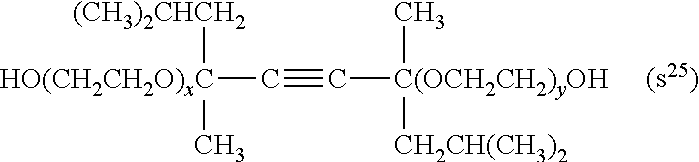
C([HO(CH2CH2O)xC]([(CH3)2CHCH2])C)#C[C(OCH2CH2)yOH](C)[CH2CH(CH3)2]
